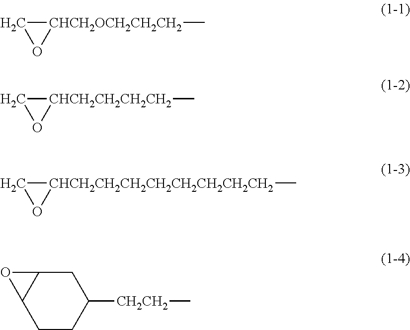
[CHCH2OCH2CH2CH2]1(C)CO1.[CHCH2CH2CH2CH2]1(C)CO1.[CHCH2CH2CH2CH2CH2CH2CH2CH2]1(C)CO1.C1C2C(CCC1[CH2CH2]C)O2
